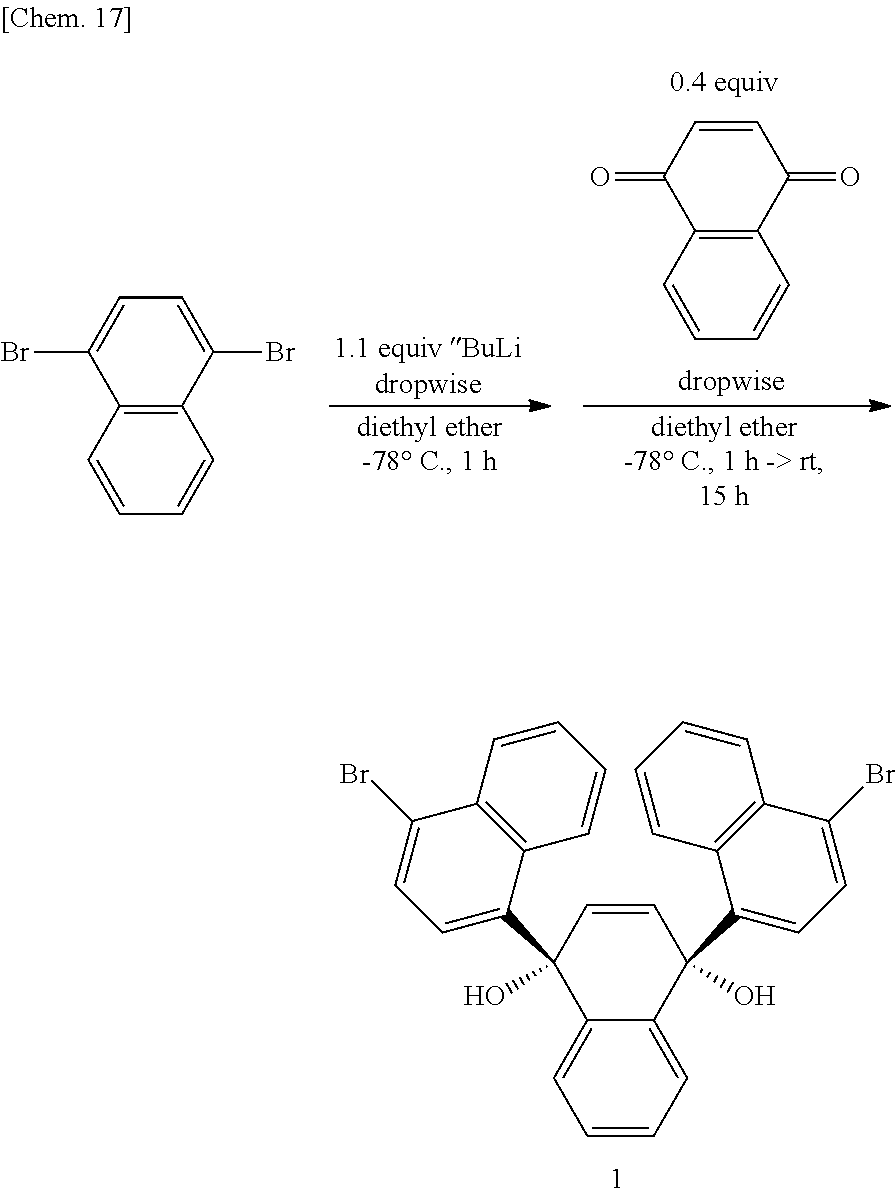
C1=C2C(=CC=C1)C(O)(C1=CC=C(Br)C3=C1C=CC=C3)C=CC2(C1=CC=C(Br)C2=C1C=CC=C2)O.C12=C(C=CC=C1)C(=O)C=CC2=O.C12=C(C=CC=C1)C(Br)=CC=C2Br
